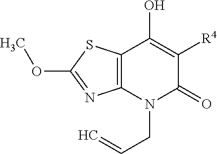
C12=C(N(CC=C)C(=O)C([R4])=C1O)N=C(OC)S2
